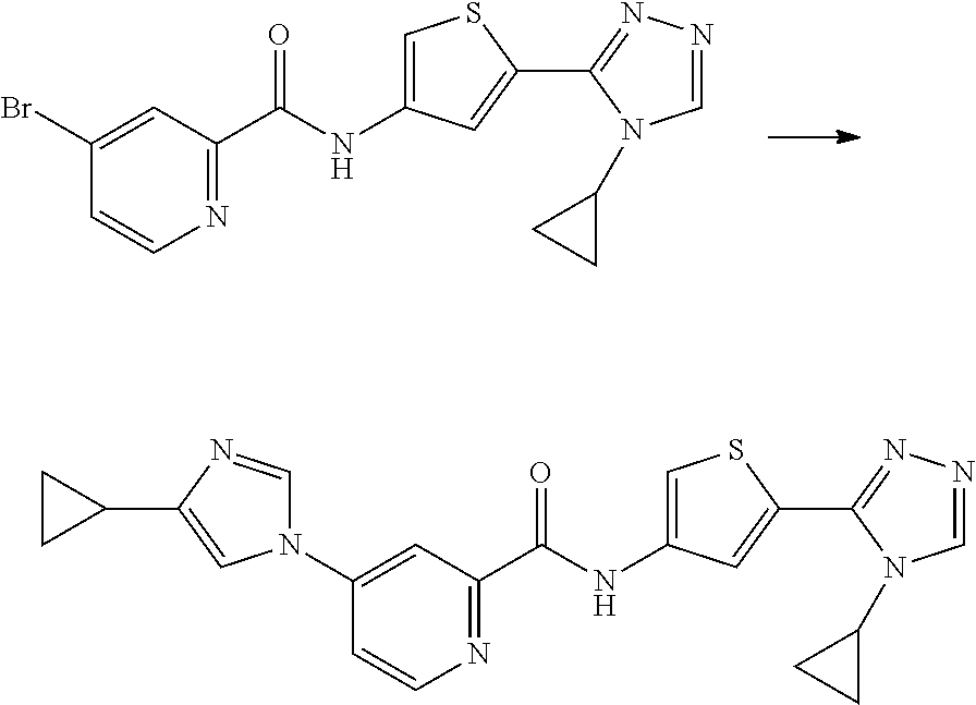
C1(Br)=CC(C(NC2=CSC(C3=NN=CN3C3CC3)=C2)=O)=NC=C1.C1(N2C=NC(C3CC3)=C2)=CC(C(NC2=CSC(C3=NN=CN3C3CC3)=C2)=O)=NC=C1
